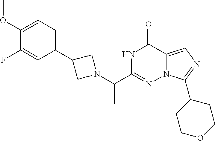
N1C(C(N2CC(C3=CC=C(OC)C(F)=C3)C2)C)=NN2C(=CN=C2C2CCOCC2)C1=O
